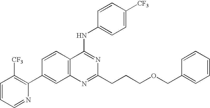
N1=C(CCCOCC2=CC=CC=C2)N=C(NC2=CC=C([CF3])C=C2)C2=C1C=C(C1=C([CF3])C=CC=N1)C=C2
